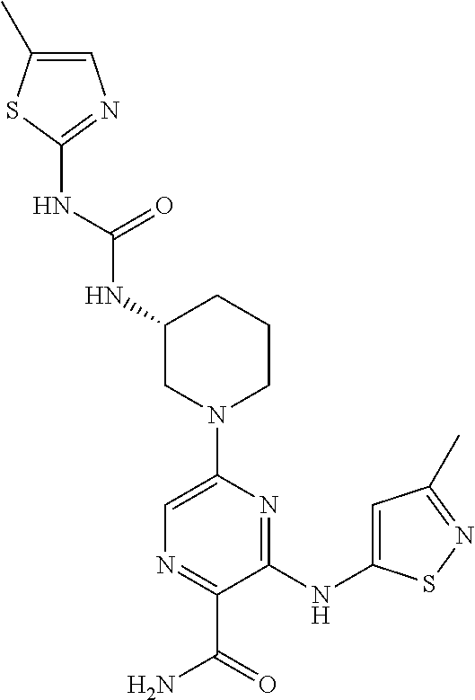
N(C1CN(C2=CN=C(C(=O)N)C(NC3=CC(C)=NS3)=N2)CCC1)C(=O)NC1=NC=C(C)S1
